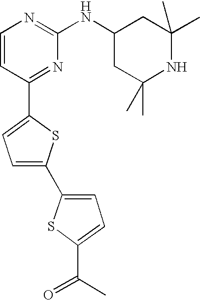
C1=CC(C2=CC=C(C3=CC=C(C(C)=O)S3)S2)=NC(NC2CC(C)(C)NC(C)(C)C2)=N1
